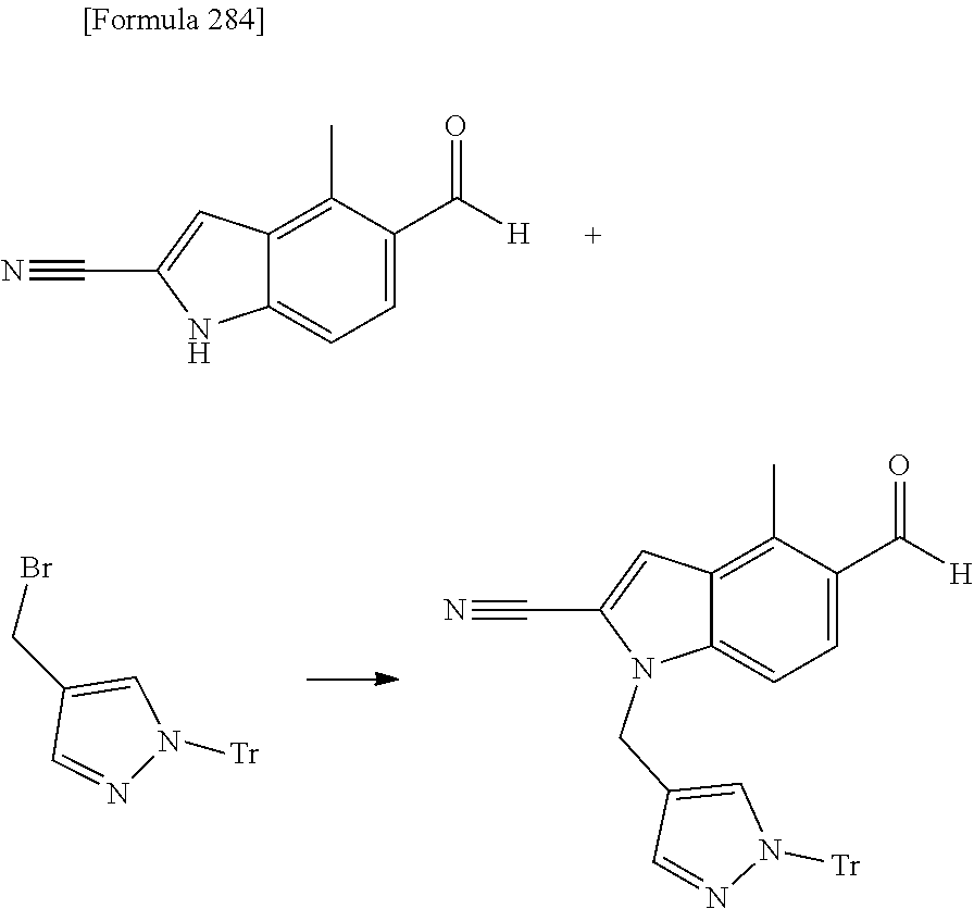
C1(C([H])=O)=CC=C2C(=C1C)C=C(C#N)N2.C1(C([H])=O)=CC=C2C(=C1C)C=C(C#N)N2CC1=CN([Tr])N=C1.C(C1=CN([Tr])N=C1)Br
